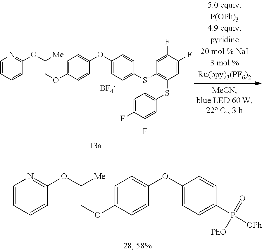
C1=CC=CC(OC([Me])COC2=CC=C(OC3=CC=C(P([OPh])(=O)[PhO])C=C3)C=C2)=N1.C1=CC=CC(OC([Me])COC2=CC=C(OC3=CC=C([S+]4C5=C(SC6=C4C=C(F)C(F)=C6)C=C(F)C(F)=C5)C=C3)C=C2)=N1.[BF4-]
